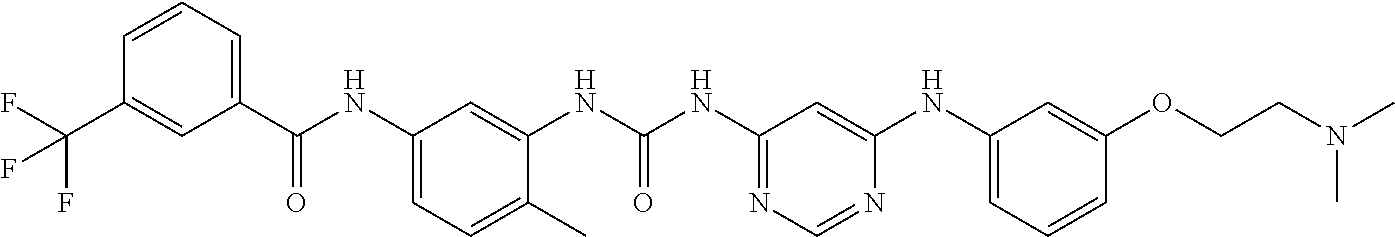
C1(C(=O)NC2=CC=C(C)C(NC(=O)NC3=NC=NC(NC4=CC=CC(OCCN(C)C)=C4)=C3)=C2)=CC=CC(C(F)(F)F)=C1
